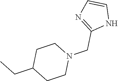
C1(CC)CCN(CC2=NC=CN2)CC1
